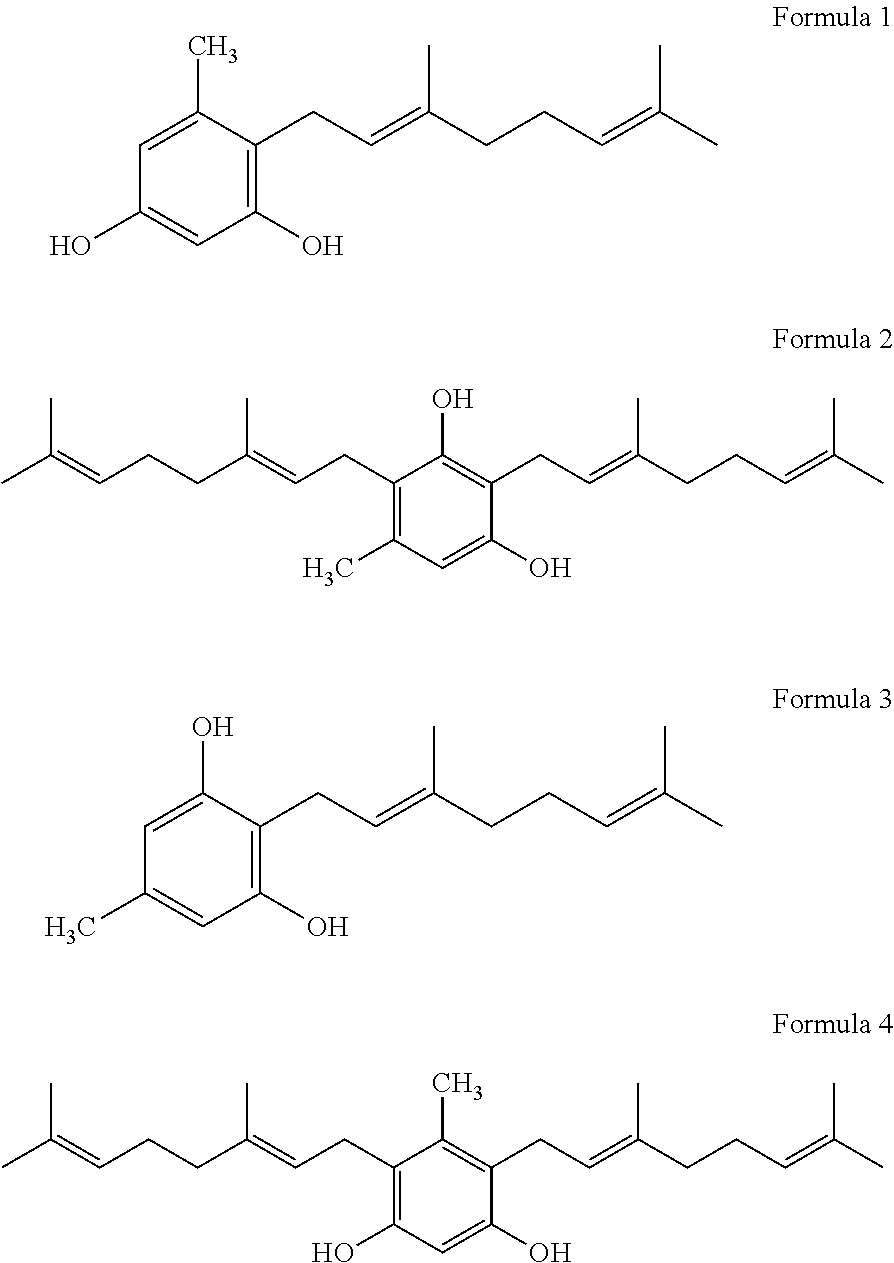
C1(O)=C(CC=C(CCC=C(C)C)C)C(C)=CC(O)=C1.C1(O)=CC(C)=C(CC=C(CCC=C(C)C)C)C(O)=C1CC=C(CCC=C(C)C)C.C1(O)=C(CC=C(CCC=C(C)C)C)C(O)=CC(C)=C1.C1(O)=CC(O)=C(CC=C(CCC=C(C)C)C)C(C)=C1CC=C(CCC=C(C)C)C
